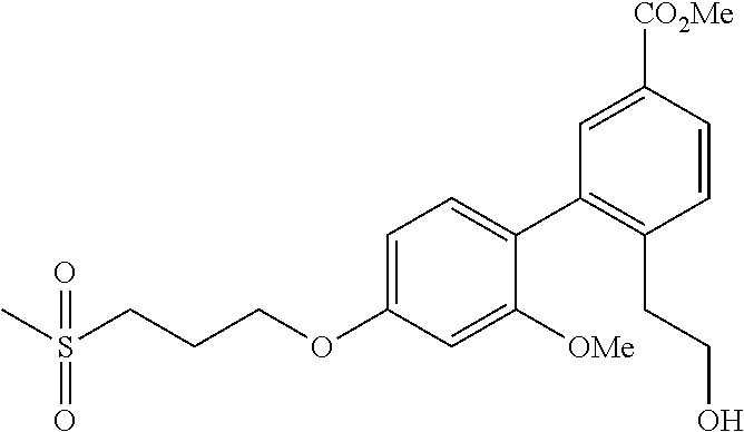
C1=C(OCCCS(C)(=O)=O)C=C([OMe])C(C2=C(CCO)C=CC([CO2Me])=C2)=C1
